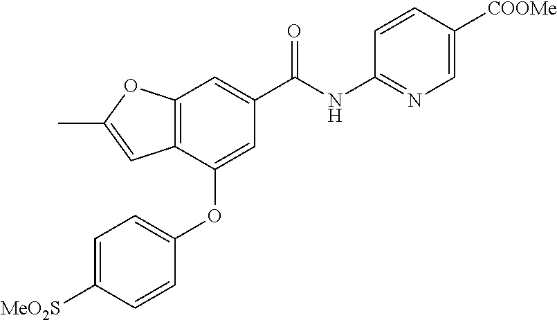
C12=C(C(OC3=CC=C([MeO2S])C=C3)=CC(C(NC3=NC=C([COOMe])C=C3)=O)=C1)C=C(C)O2
